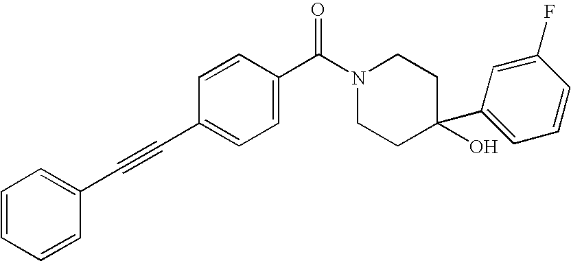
C1=CC=CC(C#CC2=CC=C(C(N3CCC(C4=CC=CC(F)=C4)(O)CC3)=O)C=C2)=C1
